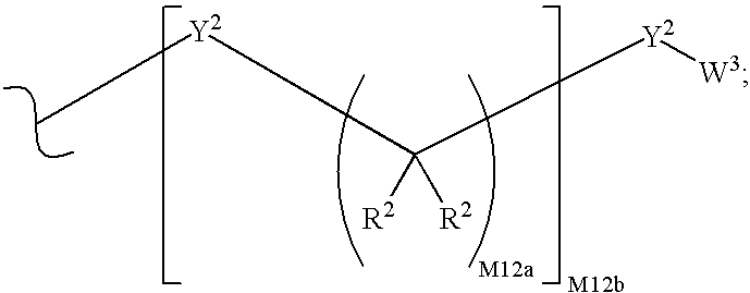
C([R2])([R2])([Y2][W3])[Y2]C
